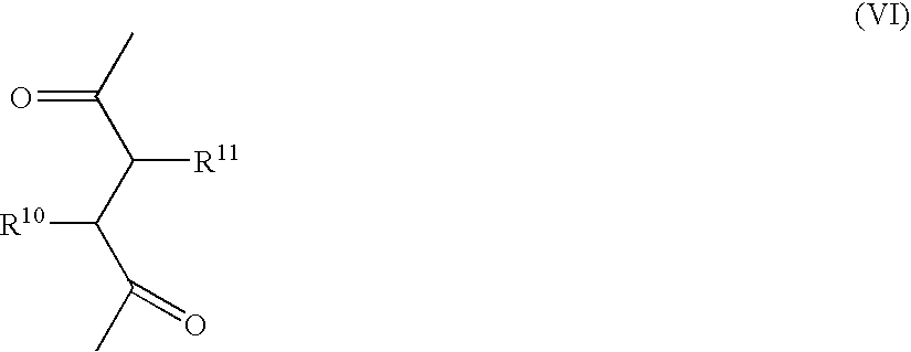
CC(=O)C([R11])C([R10])C(C)=O
